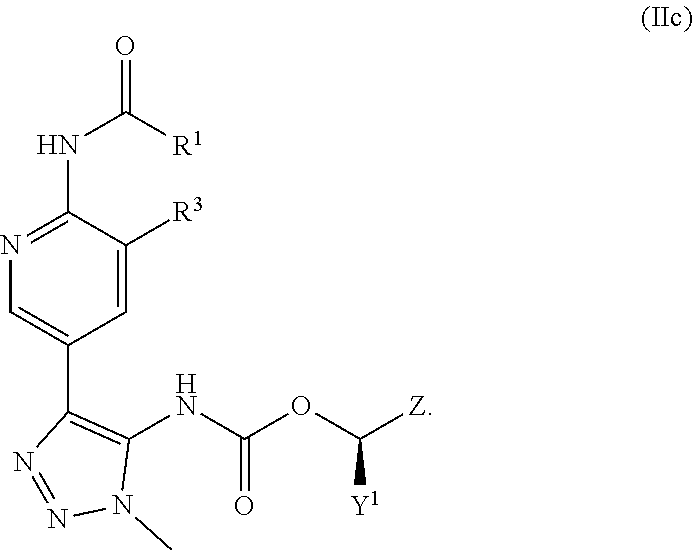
C1=C([R3])C(NC([R1])=O)=NC=C1C1=C(NC(OC([Z])[Y1])=O)N(C)N=N1
